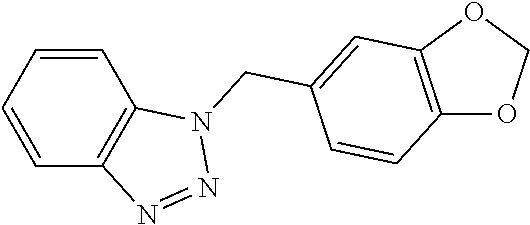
C1=CC=CC2=C1N(CC1=CC3=C(OCO3)C=C1)N=N2
